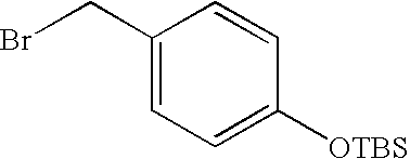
C1(CBr)=CC=C([OTBS])C=C1
